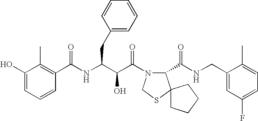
C(NC(C(C(N1C(C(NCC2=CC(F)=CC=C2C)=O)C2(SC1)CCCC2)=O)O)CC1=CC=CC=C1)(=O)C1=C(C)C(O)=CC=C1
